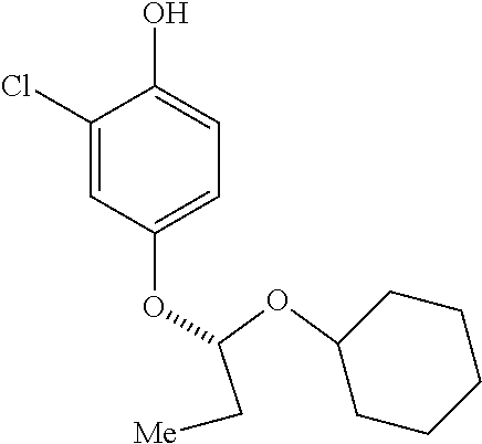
C1(Cl)=CC(OC(C[Me])OC2CCCCC2)=CC=C1O
